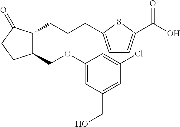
C1(COC2=CC(CO)=CC(Cl)=C2)C(CCCC2=CC=C(C(O)=O)S2)C(=O)CC1
